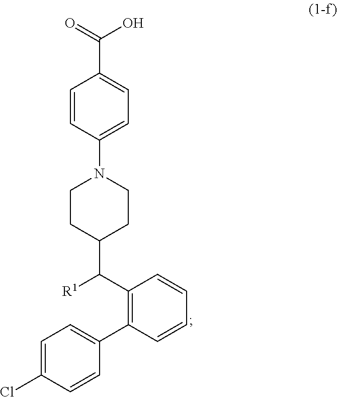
C1=CC(N2CCC(C([R1])C3=C(C4=CC=C(Cl)C=C4)C=CC=C3)CC2)=CC=C1C(=O)O
